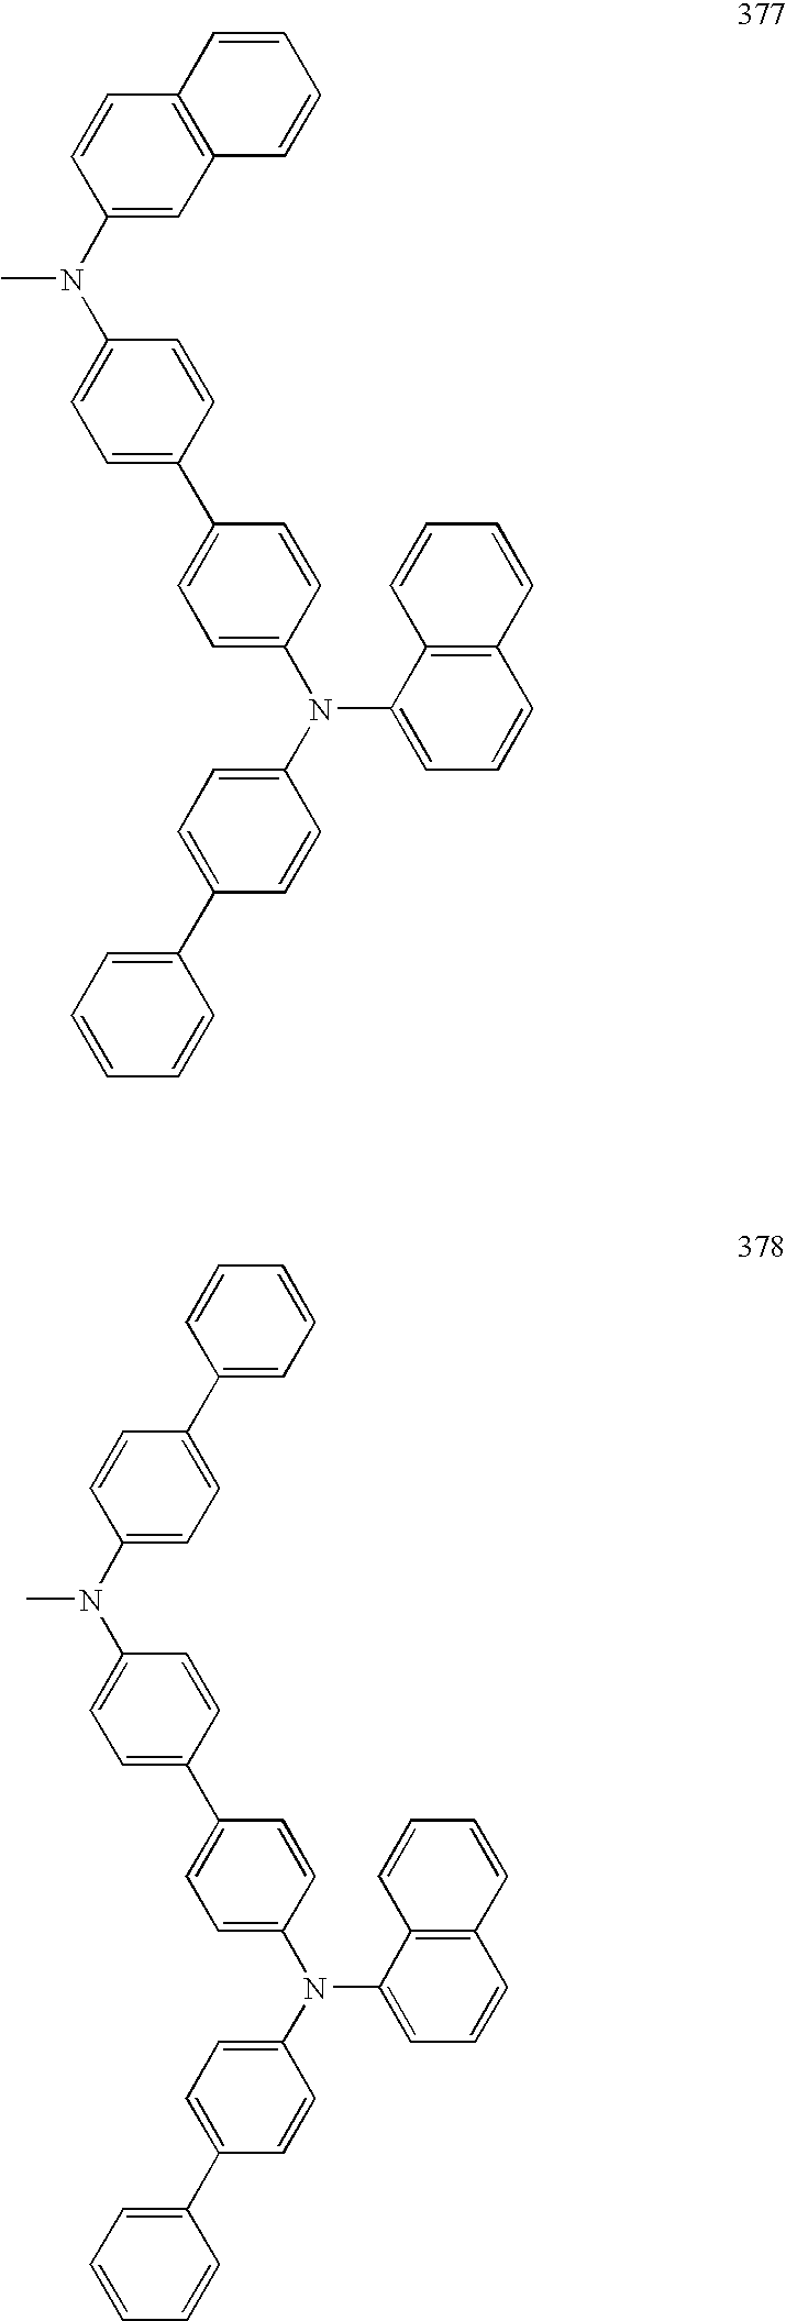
C1=C(N(C2=CC=C(C3=CC=C(N(C4=CC=C(C5=CC=CC=C5)C=C4)C4=CC=CC5=C4C=CC=C5)C=C3)C=C2)C)C=CC2=C1C=CC=C2.C1=C(N(C2=CC=C(C3=CC=C(N(C4=CC=C(C5=CC=CC=C5)C=C4)C4=CC=CC5=C4C=CC=C5)C=C3)C=C2)C)C=CC(C2=CC=CC=C2)=C1
